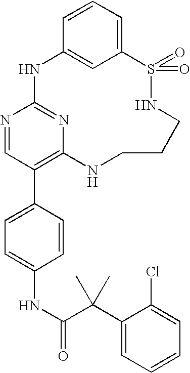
C12=CC=CC(=C1)NC1=NC(=C(C3=CC=C(NC(=O)C(C4=CC=CC=C4Cl)(C)C)C=C3)C=N1)NCCCNS2(=O)=O
